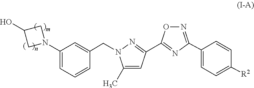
C1(N2CC(O)C2)=CC=CC(CN2C(C)=CC(C3=NC(C4=CC=C([R2])C=C4)=NO3)=N2)=C1
